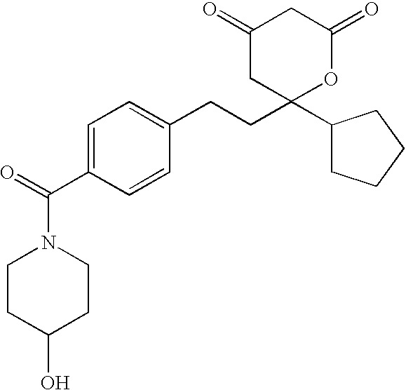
C1(=O)CC(C2CCCC2)(CCC2=CC=C(C(=O)N3CCC(O)CC3)C=C2)OC(=O)C1
